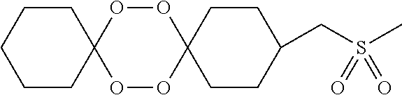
C1CC2(CCC1)OOC1(OO2)CCC(CS(C)(=O)=O)CC1
